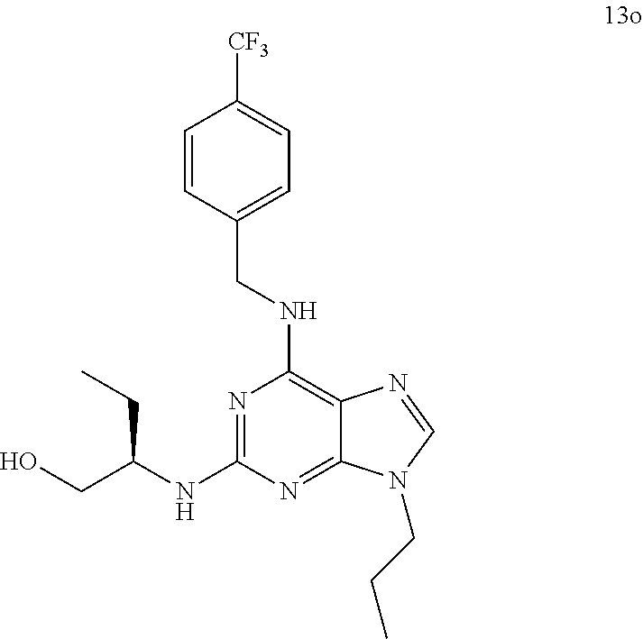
N1=C(NC(CO)CC)N=C2C(=C1NCC1=CC=C([CF3])C=C1)N=CN2CCC
